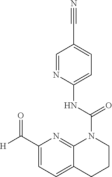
C1(C#N)=CC=C(NC(=O)N2C3=NC(C([H])=O)=CC=C3CCC2)N=C1
